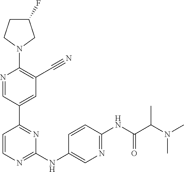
C1(F)CCN(C2=C(C#N)C=C(C3=NC(NC4=CN=C(NC(C(N(C)C)C)=O)C=C4)=NC=C3)C=N2)C1
